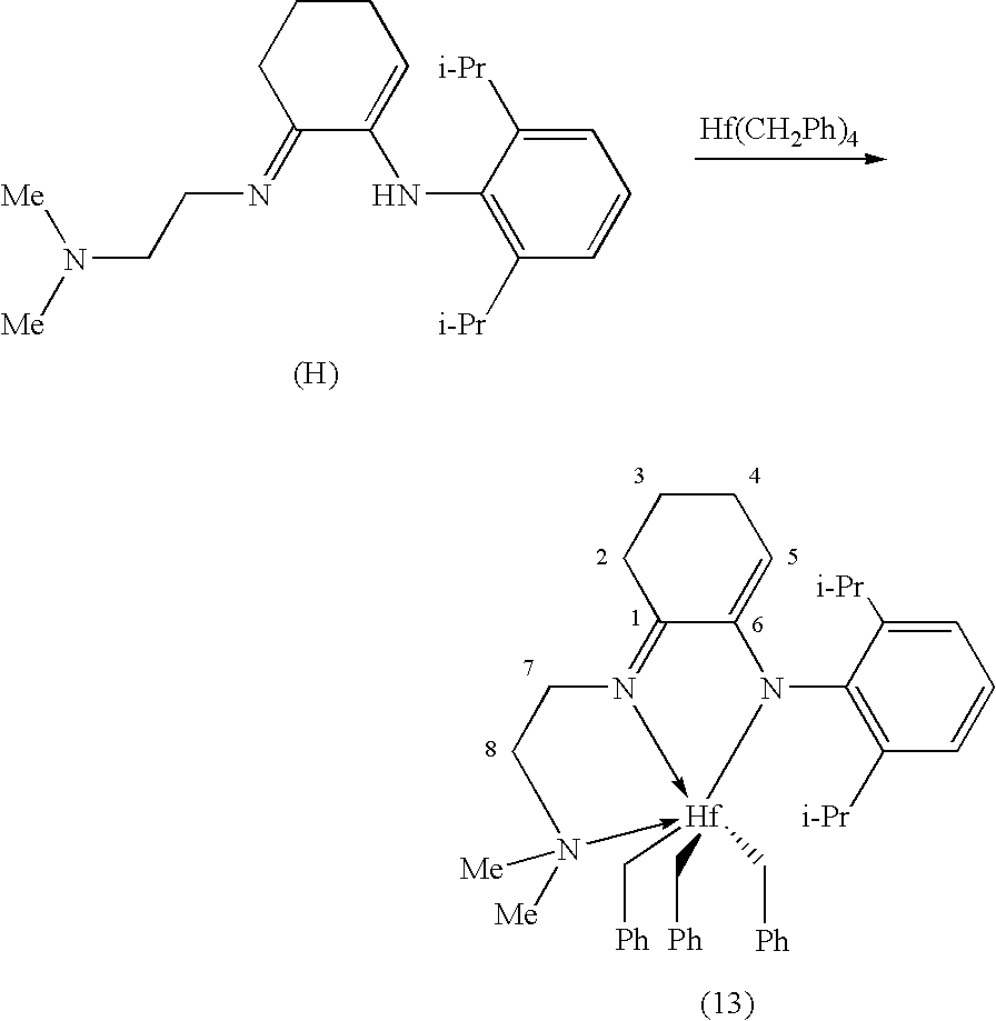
C12=N3->[Hf](C[Ph])(C[Ph])(C[Ph])(-N([Me])([Me])CC3)N(C3=C([i-Pr])C=CC=C3[i-Pr])C1=CCCC2.C1(=NCCN([Me])[Me])C(NC2=C([i-Pr])C=CC=C2[i-Pr])=CCCC1.[(H)].[Hf(CH2Ph)4]
